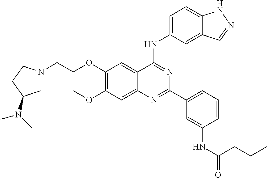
C1(OCCN2CC(N(C)C)CC2)=C(OC)C=C2C(=C1)C(NC1=CC=C3C(=C1)C=NN3)=NC(C1=CC=CC(NC(=O)CCC)=C1)=N2
